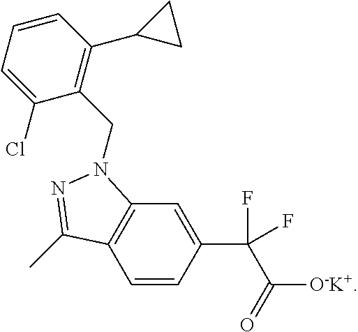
C1=CC(C(C([O-K+])=O)(F)F)=CC2=C1C(C)=NN2CC1=C(C2CC2)C=CC=C1Cl
